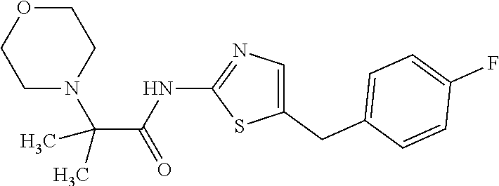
C1(CC2=CC=C(F)C=C2)=CN=C(NC(C(C)(C)N2CCOCC2)=O)S1
